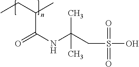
CCC(C)C(NC(CS(O)(=O)=O)(C)C)=O
